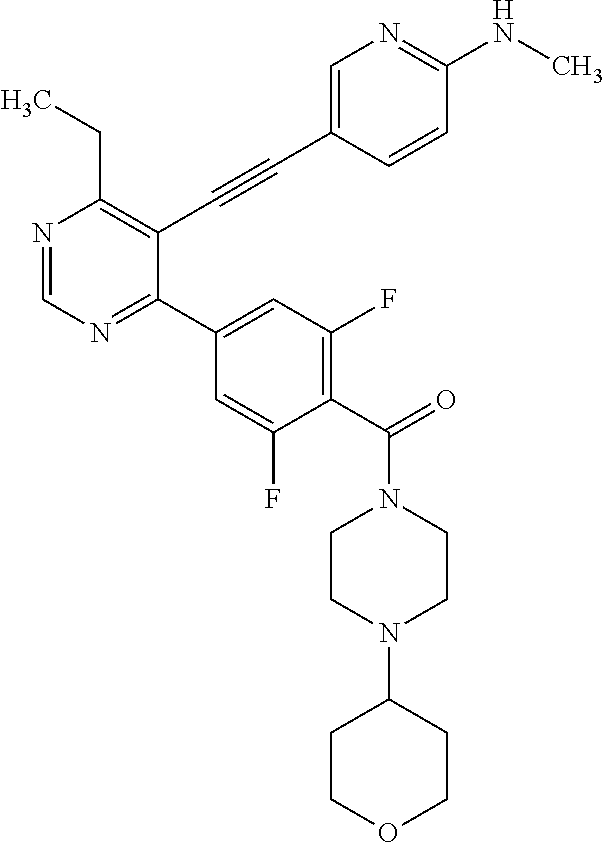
N1=CN=C(C2=CC(F)=C(C(N3CCN(C4CCOCC4)CC3)=O)C(F)=C2)C(C#CC2=CN=C(NC)C=C2)=C1CC
